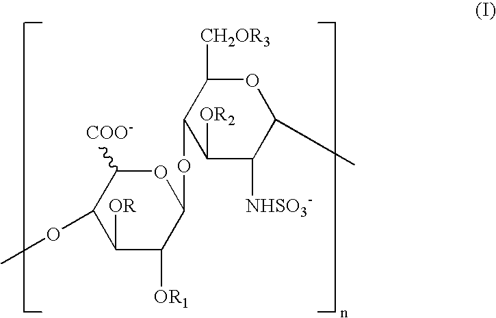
C1([OR])C([OR1])C(OC2C([OR2])C([NHSO3-])C(C)OC2[CH2OR3])OC([COO-])C1OC
